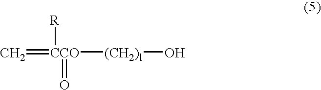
C=[CCO]([(CH2)l]O)([R])=O
